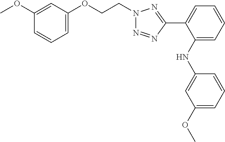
C1=C(NC2=CC=CC=C2C2=NN(CCOC3=CC=CC(OC)=C3)N=N2)C=CC=C1OC
